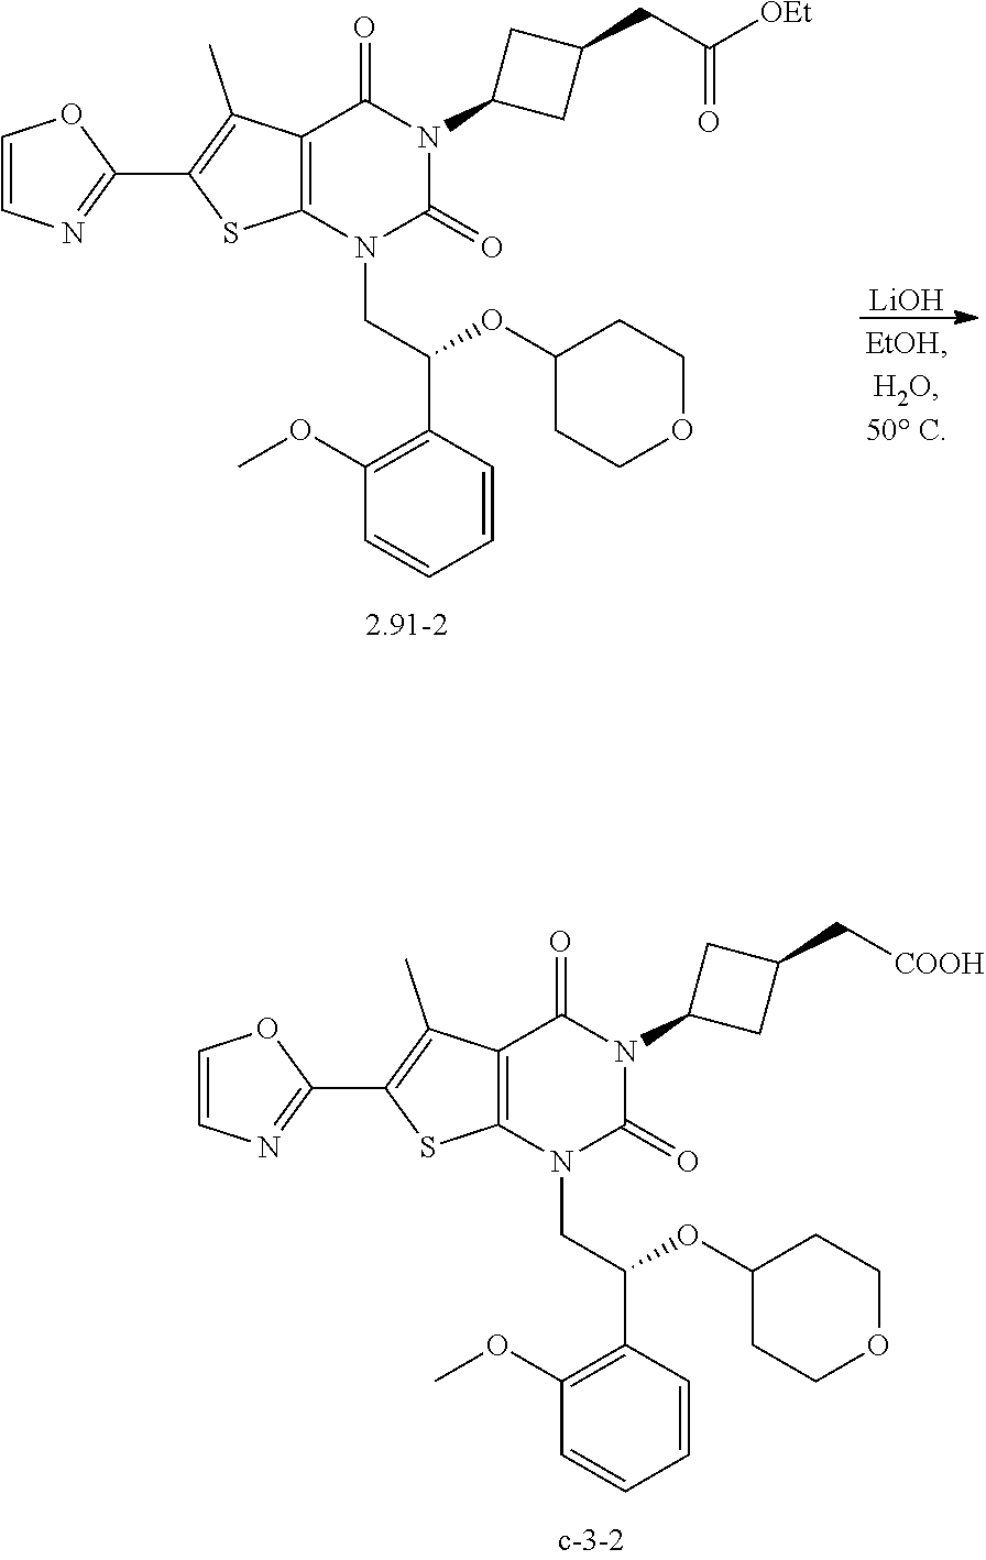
C12=C(N(CC(C3=C(OC)C=CC=C3)OC3CCOCC3)C(=O)N(C3CC(C[COOH])C3)C1=O)SC(C1=NC=CO1)=C2C.[LiOH].C12=C(N(CC(C3=C(OC)C=CC=C3)OC3CCOCC3)C(=O)N(C3CC(CC([OEt])=O)C3)C1=O)SC(C1=NC=CO1)=C2C
